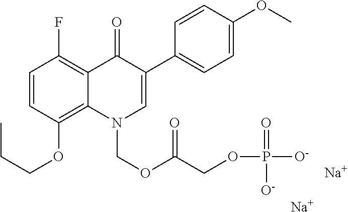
C1=CC(OCCC)=C2C(=C1F)C(=O)C(C1=CC=C(OC)C=C1)=CN2COC(=O)COP(=O)([O-])[O-].[Na].[Na]
